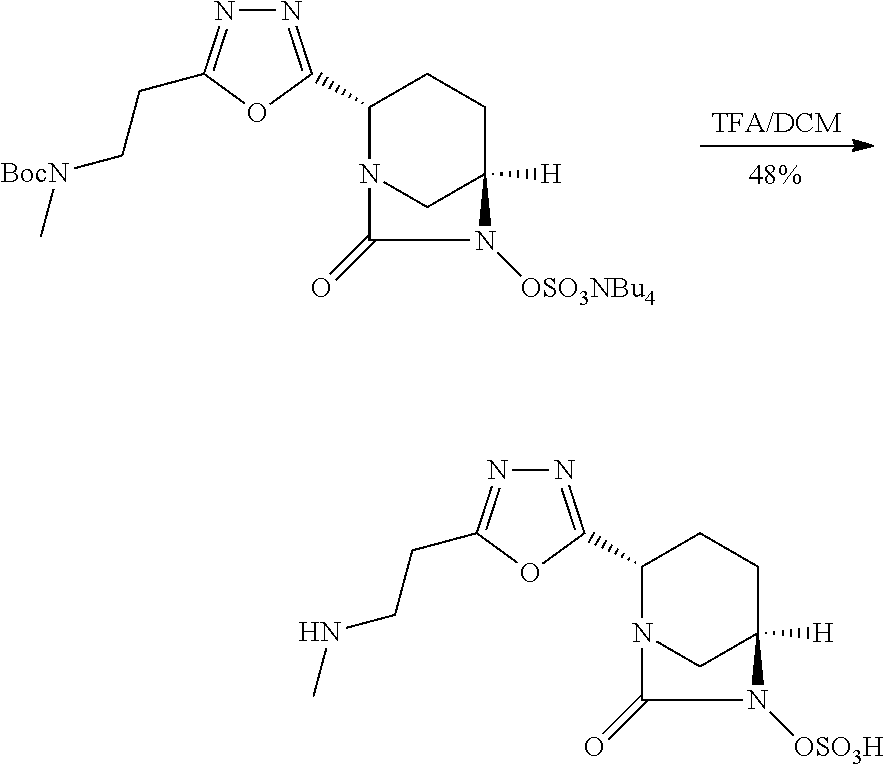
C1(C2=NN=C(CCNC)O2)N2CC([H])(CC1)N([OSO3H])C2=O.C1(C2=NN=C(CC[BocN]C)O2)N2CC([H])(CC1)N([OSO3NBu4])C2=O.[TFA/DCM]
